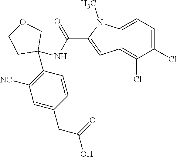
C1=C2C(=C(Cl)C(Cl)=C1)C=C(C(NC1(C3=C([NC])C=C(CC(=O)O)C=C3)COCC1)=O)N2C
